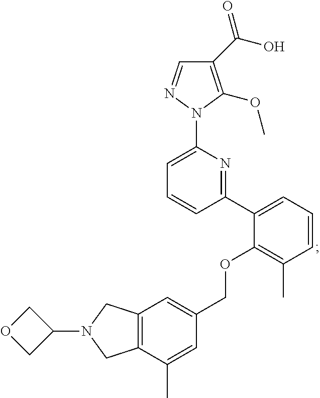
C1(C(O)=O)=C(OC)N(C2=CC=CC(C3=CC=CC(C)=C3OCC3=CC4=C(C(C)=C3)CN(C3COC3)C4)=N2)N=C1
